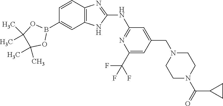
B1(C2=CC3=C(C=C2)N=C(NC2=NC(C(F)(F)F)=CC(CN4CCN(C(=O)C5CC5)CC4)=C2)N3)OC(C)(C)C(C)(C)O1
